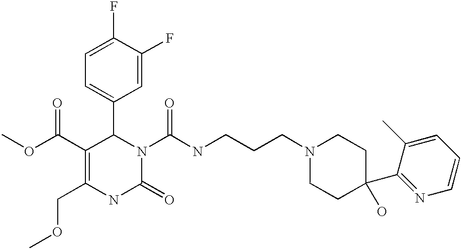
C1(F)=CC=C(C2C(C(=O)OC)=C(COC)NC(=O)N2C(=O)NCCCN2CCC(C3=NC=CC=C3C)(O)CC2)C=C1F
